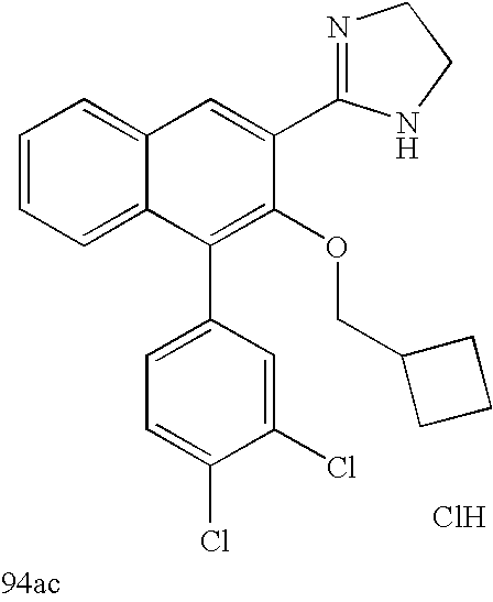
C1=C(C2=NCCN2)C(OCC2CCC2)=C(C2=CC=C(Cl)C(Cl)=C2)C2=CC=CC=C12.Cl
